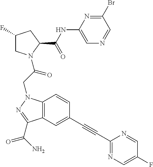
C1(NC(C2CC(F)CN2C(CN2C3=C(C(C(N)=O)=N2)C=C(C#CC2=NC=C(F)C=N2)C=C3)=O)=O)=CN=CC(Br)=N1
